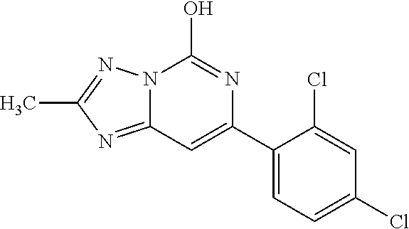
N12C(=NC(C)=N1)C=C(C1=CC=C(Cl)C=C1Cl)N=C2O
